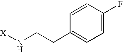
[X]NCCC1=CC=C(F)C=C1
